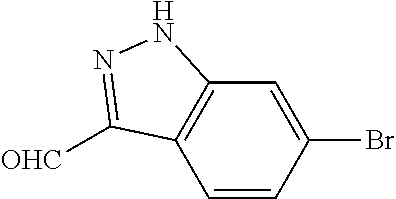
C1=CC(Br)=CC2=C1C([OHC])=NN2
